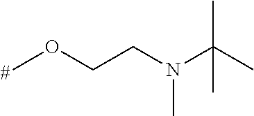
COCCN(C(C)(C)C)C
